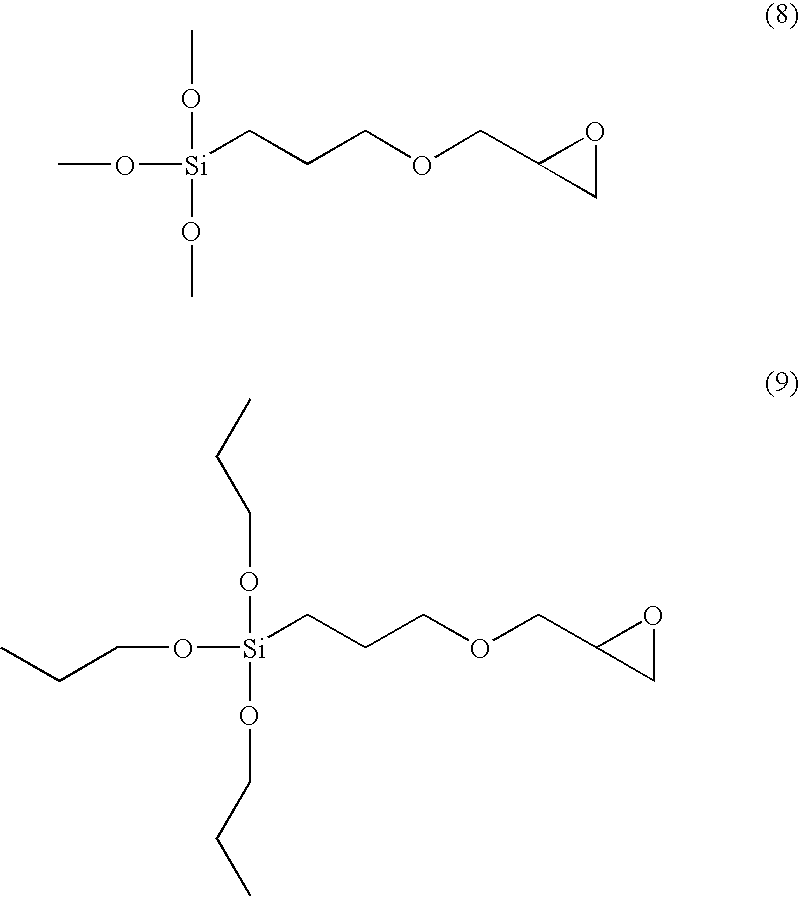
CO[Si](OC)(OC)CCCOCC1CO1.C(O[Si](OCCC)(OCCC)CCCOCC1CO1)CC
